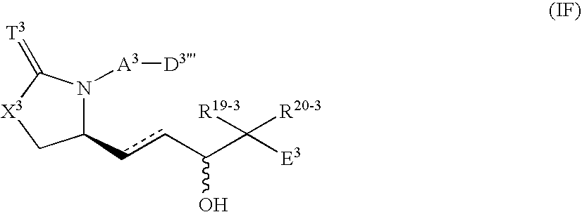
C1(ccC(C([E3])([R19-3])[R20-3])O)N([A3][D3'''])C(=[T3])[X3]C1
